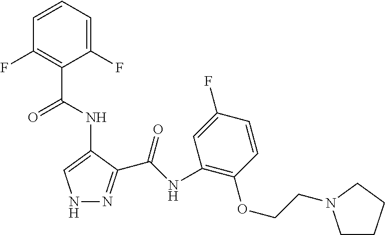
C1=CC=C(F)C(C(=O)NC2=CNN=C2C(NC2=C(OCCN3CCCC3)C=CC(F)=C2)=O)=C1F
